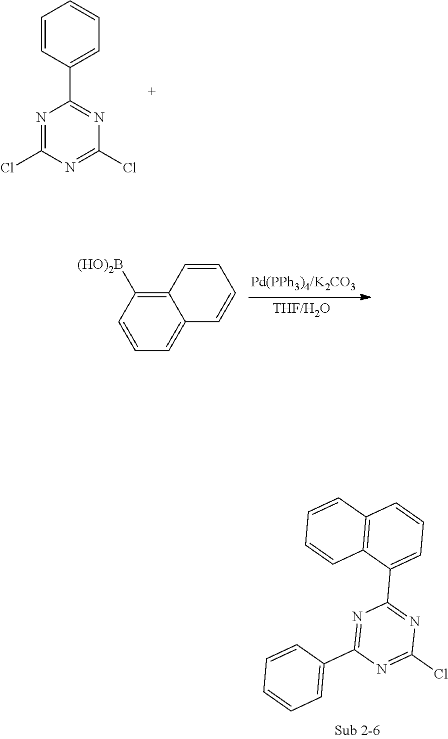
N1=C(Cl)N=C(Cl)N=C1C1=CC=CC=C1.C12=C([(HO)2B])C=CC=C1C=CC=C2.N1=C(C2=CC=CC=C2)N=C(Cl)N=C1C1=CC=CC2=C1C=CC=C2
